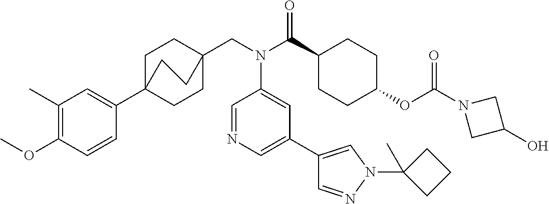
C1(C)=C(OC)C=CC(C23CCC(CN(C(C4CCC(OC(N5CC(O)C5)=O)CC4)=O)C4=CC(C5=CN(C6(C)CCC6)N=C5)=CN=C4)(CC2)CC3)=C1
